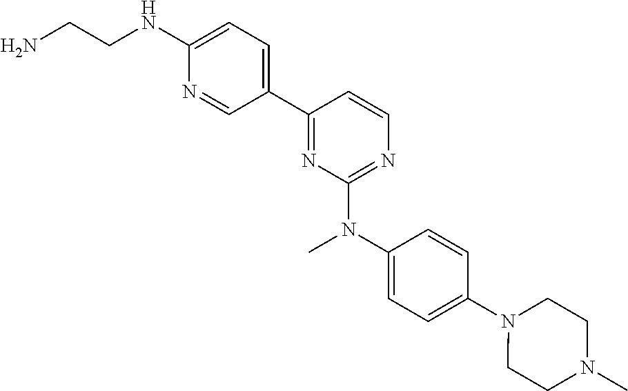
N(C1=CC=C(C2=NC(N(C3=CC=C(N4CCN(C)CC4)C=C3)C)=NC=C2)C=N1)CCN
